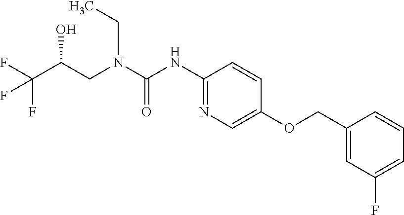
C1(NC(N(CC(C(F)(F)F)O)CC)=O)=NC=C(OCC2=CC(F)=CC=C2)C=C1
